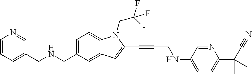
C1=C(CNCC2=CC=CN=C2)C=C2C(=C1)N(CC(F)(F)F)C(C#CCNC1=CC=C(C(C#N)(C)C)N=C1)=C2
